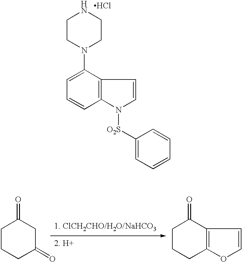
C1(N2CCNCC2)=CC=CC2=C1C=CN2[O2S]C1=CC=CC=C1.Cl.C1CCC(=O)CC1=O.C1CCC2=C(C1=O)C=CO2
